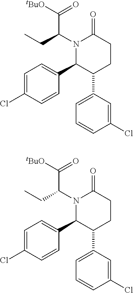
C1=C(Cl)C=CC(C2C(C3=CC=CC(Cl)=C3)CCC(=O)N2C(CC)C([tBuO])=O)=C1.C1=C(Cl)C=CC(C2C(C3=CC=CC(Cl)=C3)CCC(=O)N2C(CC)C([tBuO])=O)=C1
